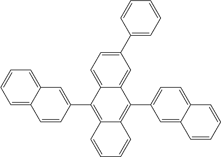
C1=CC2=C(C3=CC4=CC=CC=C4C=C3)C3=CC=C(C4=CC=CC=C4)C=C3C(C3=CC=C4C(=C3)C=CC=C4)=C2C=C1
